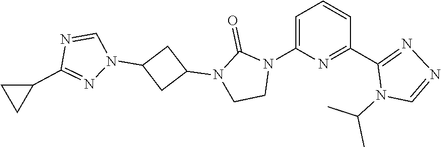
C1=C(N2C(=O)N(C3CC(N4C=NC(C5CC5)=N4)C3)CC2)N=C(C2=NN=CN2C(C)C)C=C1
